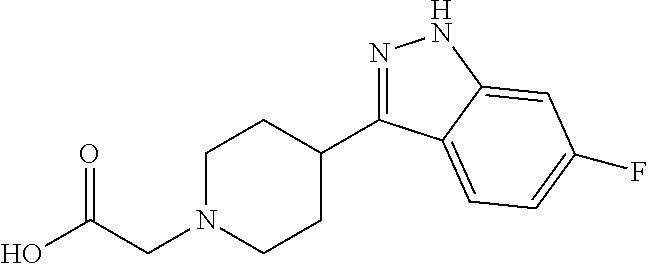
C1N(CC(O)=O)CCC(C2=NNC3=CC(F)=CC=C23)C1
